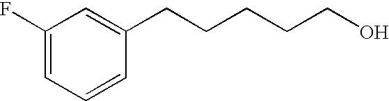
C1(F)=CC=CC(CCCCCO)=C1
